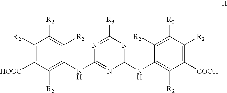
C1([R2])=C([HOOC])C([R2])=C(NC2=NC(NC3=C([R2])C([COOH])=C([R2])C([R2])=C3[R2])=NC([R3])=N2)C([R2])=C1[R2]
